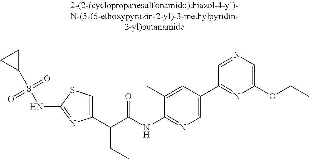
C1(C(C(NC2=NC=C(C3=NC(OCC)=CN=C3)C=C2C)=O)CC)=CSC(NS(C2CC2)(=O)=O)=N1
